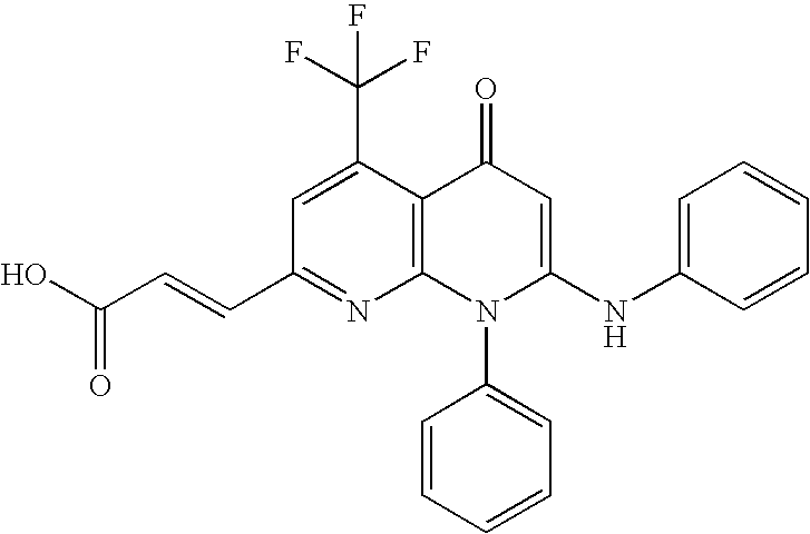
C1(C=CC(O)=O)=NC2=C(C(C(F)(F)F)=C1)C(=O)C=C(NC1=CC=CC=C1)N2C1=CC=CC=C1
